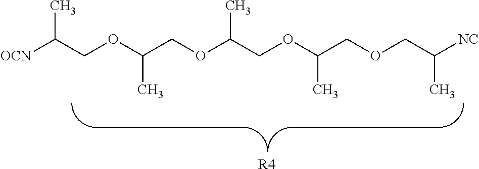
[OCN]C(COC(COC(COC(COCC([NC])C)C)C)C)C.[R4]
